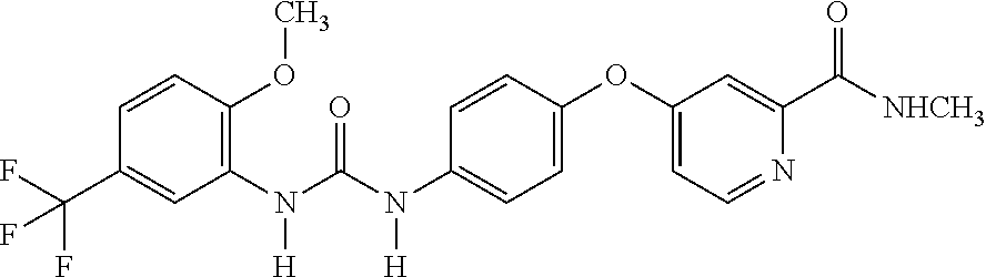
C1=CC(OC2=CC=NC(C([NHCH3])=O)=C2)=CC=C1N(C(N([H])C1=C(OC)C=CC(C(F)(F)F)=C1)=O)[H]
